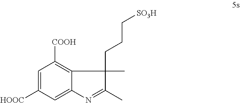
C1=C([HOOC])C=C2C(=C1[COOH])C(CCC[SO3H])(C)C(C)=N2
